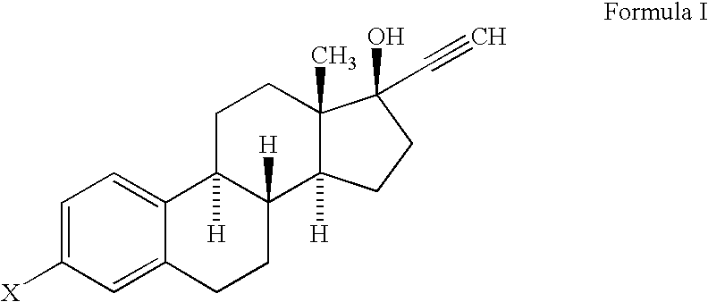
C1=C([X])C=C2C(=C1)C1([H])C([H])(CC2)C2([H])C(C)(CC1)C(O)(C#C)CC2
